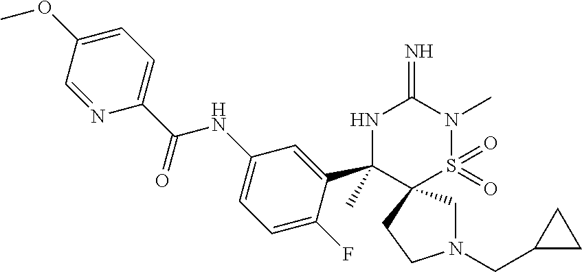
N1(CC2CC2)CC2(CC1)S(=O)(=O)N(C)C(=N)NC2(C1=CC(NC(C2=CC=C(OC)C=N2)=O)=CC=C1F)C
